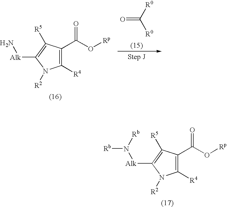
C1([R4])=C(C(O[Rp])=O)C([R5])=C([Alk]N)N1[R2].[R0]C([R0])=O.C1([R4])=C(C(O[Rp])=O)C([R5])=C([Alk]N([Rb])[Rb])N1[R2]
